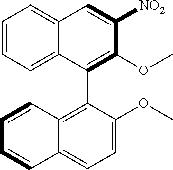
C1=CC=C2C(=C1)C=C([NO2])C(OC)=C2C1=C2C(=CC=C1OC)C=CC=C2
